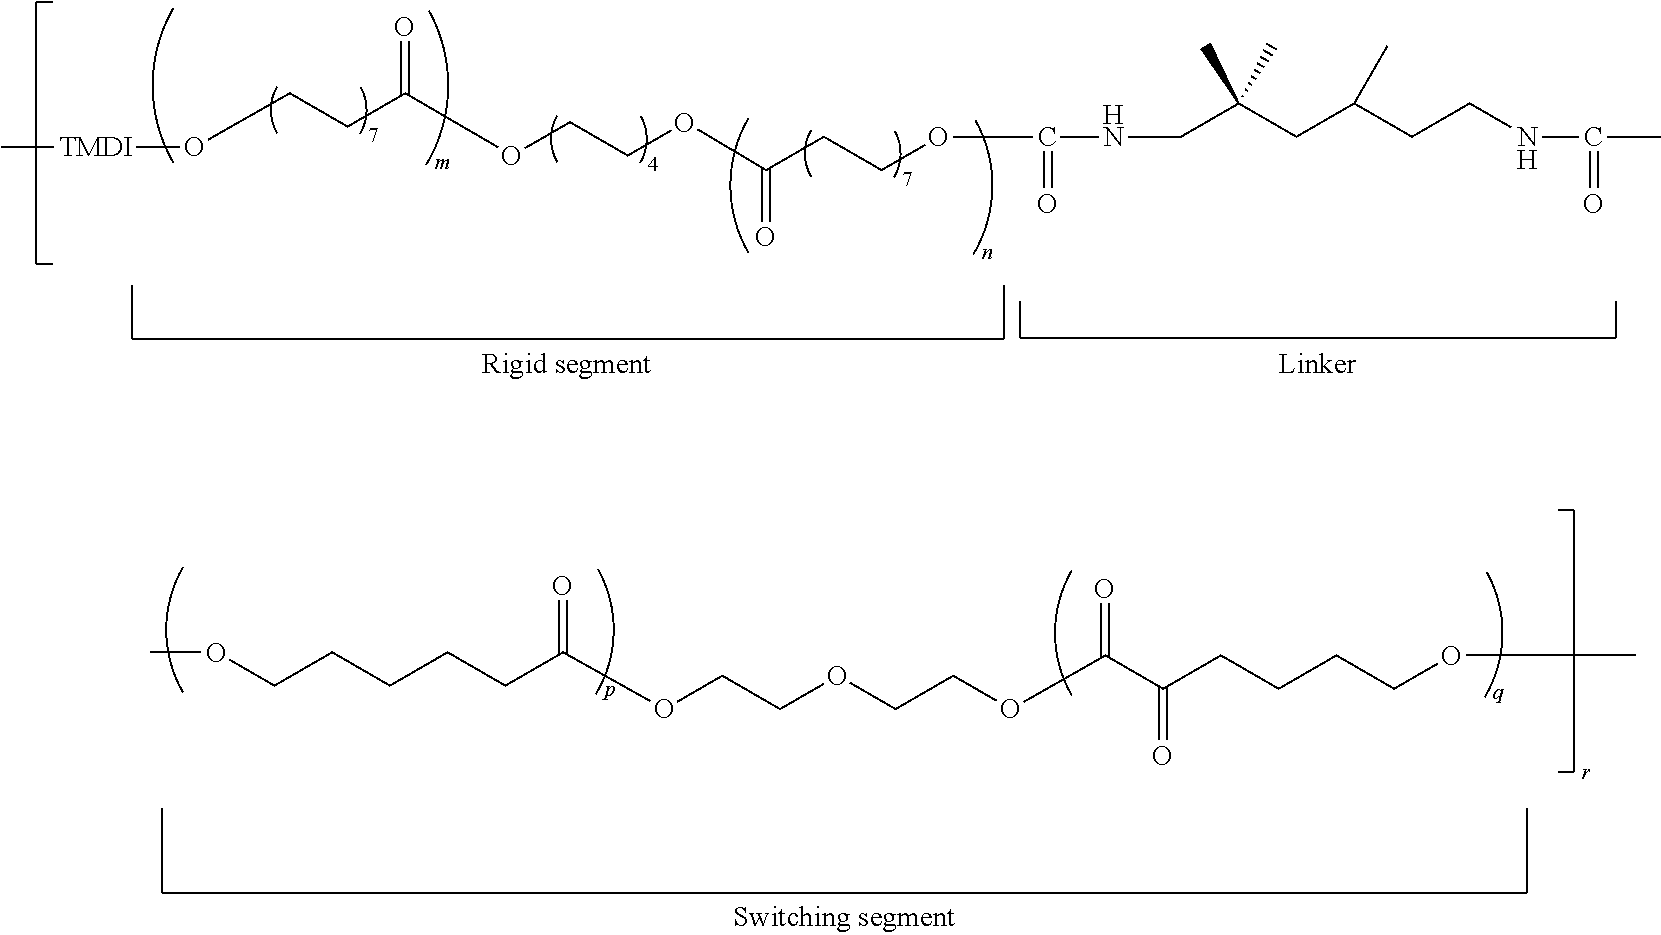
O(CCC(OCCOC(CCOC(NCC(CC(CCNC(C)=O)C)(C)C)=O)=O)=O)[TMDI]C.COCCCCCC(OCCOCCOC(C(CCCCOC)=O)=O)=O
